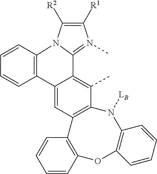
CC1=C2C(=CC3=C1N([LB])C1=C(OC4=C3C=CC=C4)C=CC=C1)C1=C(N3C2=N(C)C([R1])=C3[R2])C=CC=C1
